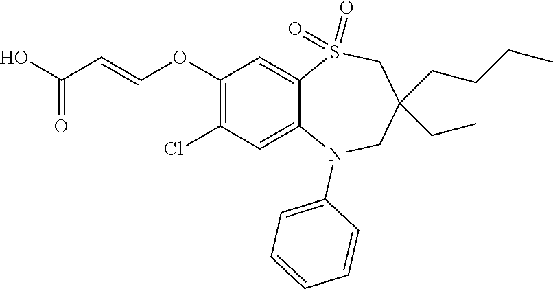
C1(OC=CC(=O)O)=C(Cl)C=C2C(=C1)S(=O)(=O)CC(CCCC)(CC)CN2C1=CC=CC=C1
